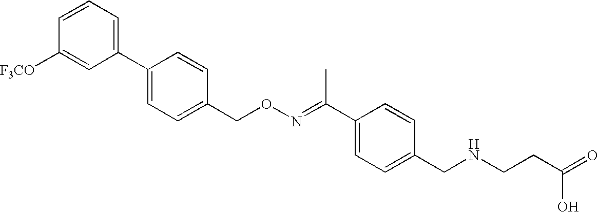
C1=CC(CON=C(C2=CC=C(CNCCC(=O)O)C=C2)C)=CC=C1C1=CC=CC([F3CO])=C1
